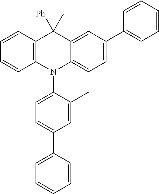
C1=CC2=C(C=C1)N(C1=CC=C(C3=CC=CC=C3)C=C1C)C1=CC=C(C3=CC=CC=C3)C=C1C2([Ph])C
